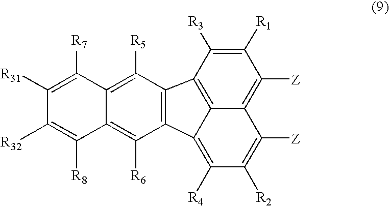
C1([R1])=C([R3])C2=C3C(=C1[Z])C([Z])=C([R2])C([R4])=C3C1=C2C([R5])=C2C(=C1[R6])C([R8])=C([R32])C([R31])=C2[R7]
